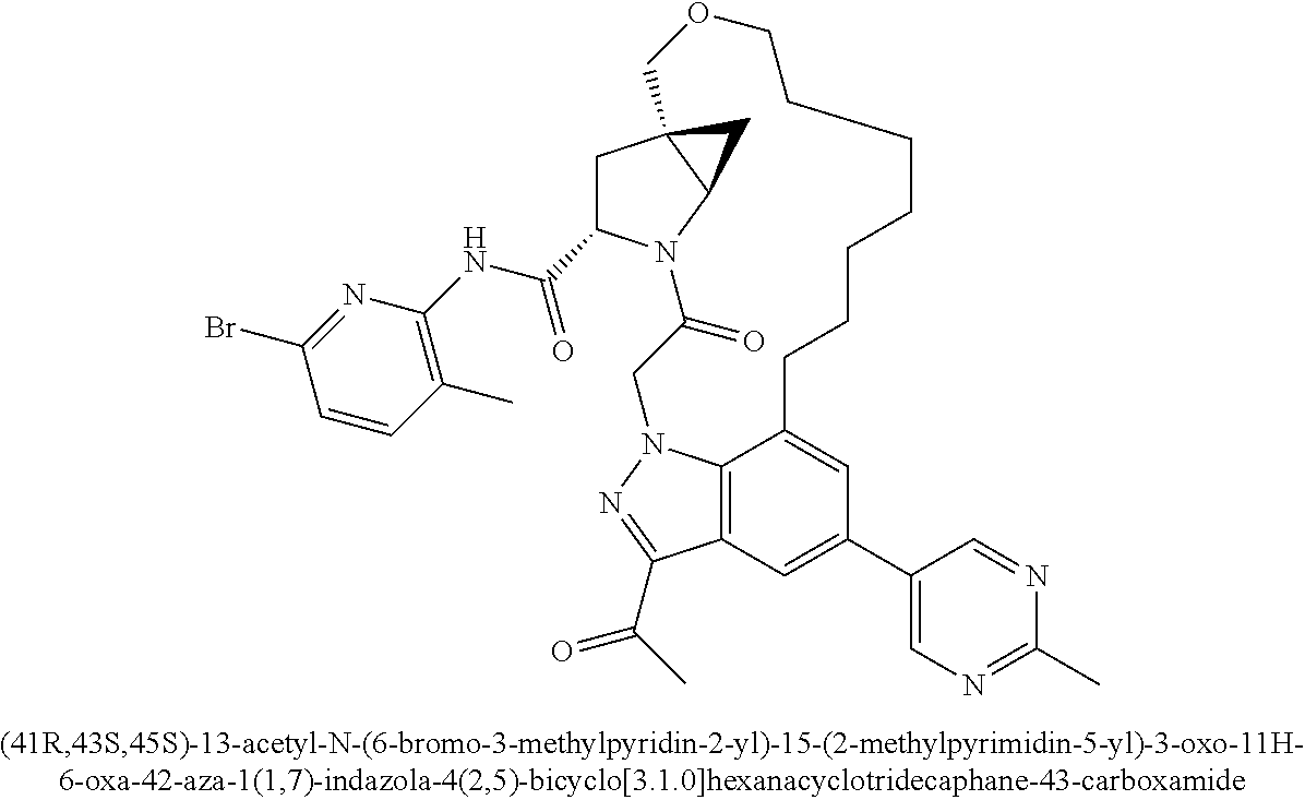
C1(C(=O)NC2=C(C)C=CC(Br)=N2)CC23C(N1C(=O)CN1C4=C(C(C(C)=O)=N1)C=C(C1=CN=C(C)N=C1)C=C4CCCCCCCOC2)C3
